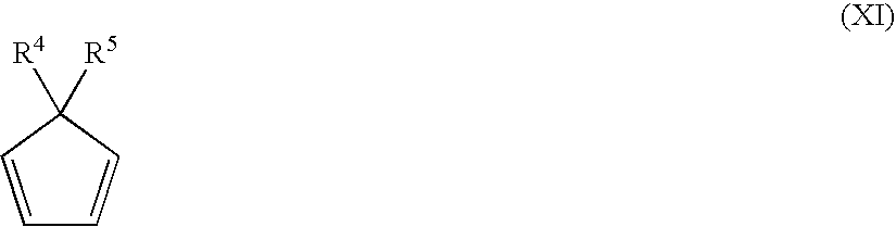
C1=CC([R4])([R5])C=C1
